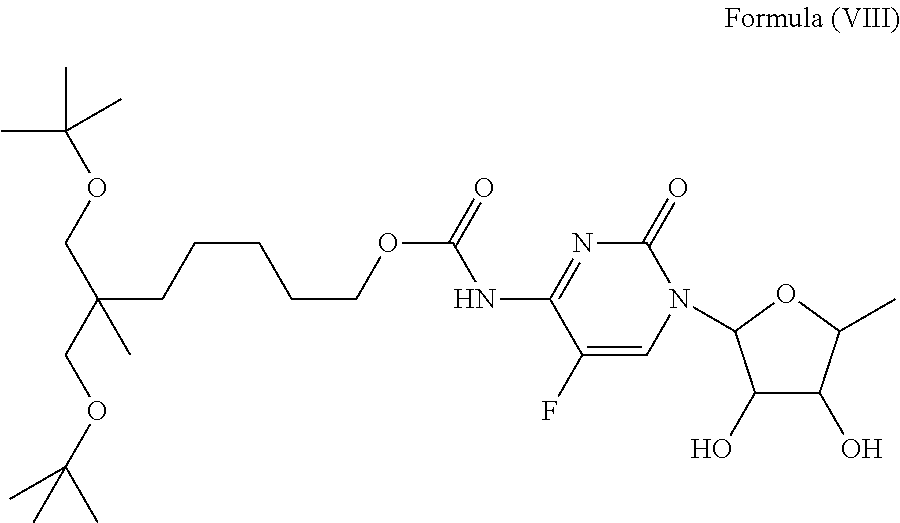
CC(C)(OCC(COC(C)(C)C)(CCCCCOC(=O)NC1=NC(=O)N(C2C(O)C(O)C(C)O2)C=C1F)C)C
